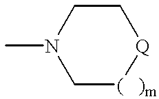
CN1C[(   )m][Q]CC1
